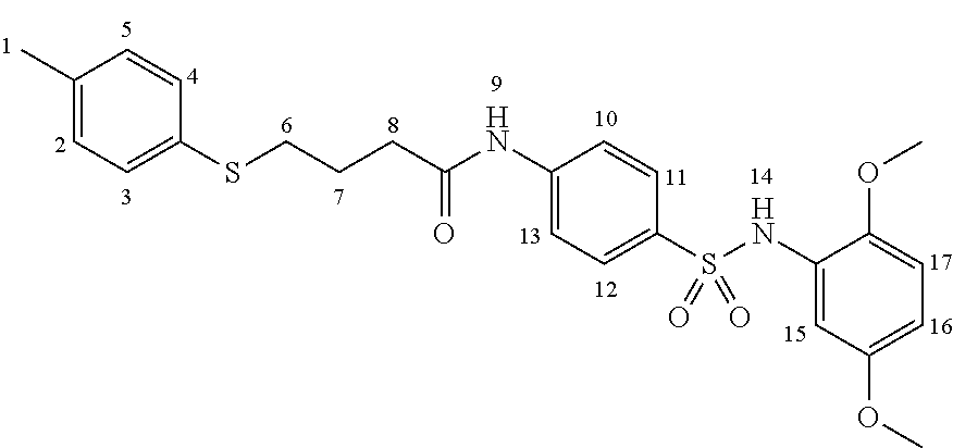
CC1=CC=C(SCCCC(NC2=CC=C(S(NC3=CC(OC)=CC=C3OC)(=O)=O)C=C2)=O)C=C1
